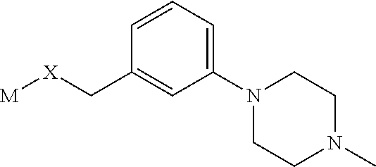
[M][X]CC1=CC(N2CCN(C)CC2)=CC=C1
